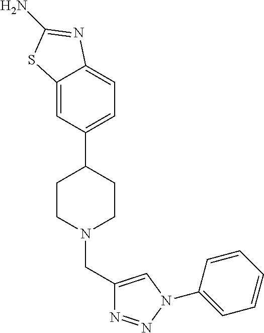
C12=CC(C3CCN(CC4=CN(C5=CC=CC=C5)N=N4)CC3)=CC=C1N=C(N)S2
